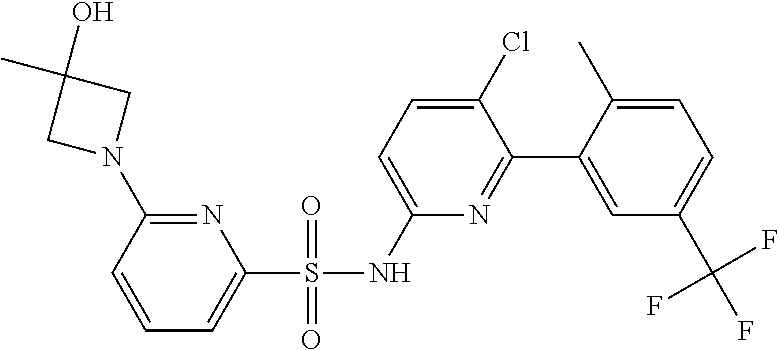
N1=C(N2CC(O)(C)C2)C=CC=C1S(NC1=CC=C(Cl)C(C2=CC(C(F)(F)F)=CC=C2C)=N1)(=O)=O
